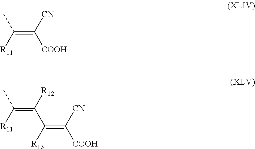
C(=C([CN])[COOH])([R11])C.C([CN])([COOH])=C([R13])C(=C([R11])C)[R12]
